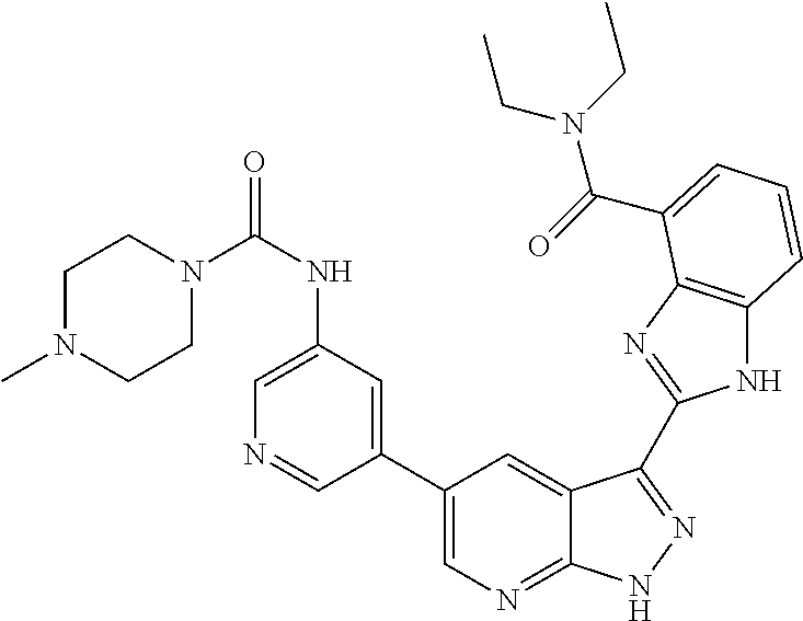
C1(C2=CN=C3C(=C2)C(C2=NC4=C(N2)C=CC=C4C(=O)N(CC)CC)=NN3)=CC(NC(=O)N2CCN(C)CC2)=CN=C1
